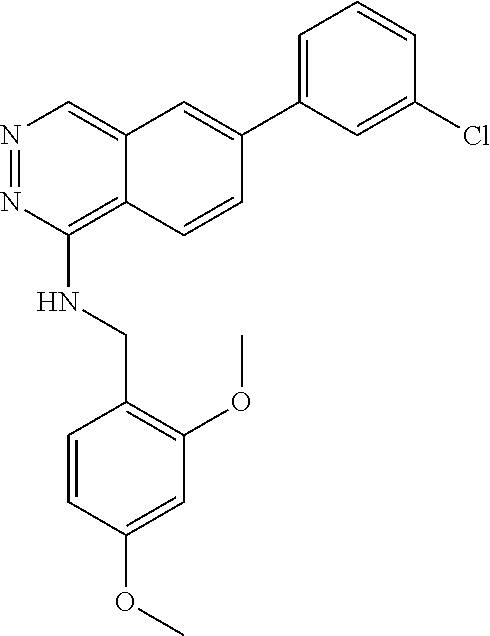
C12=CN=NC(NCC3=C(OC)C=C(OC)C=C3)=C1C=CC(C1=CC=CC(Cl)=C1)=C2
